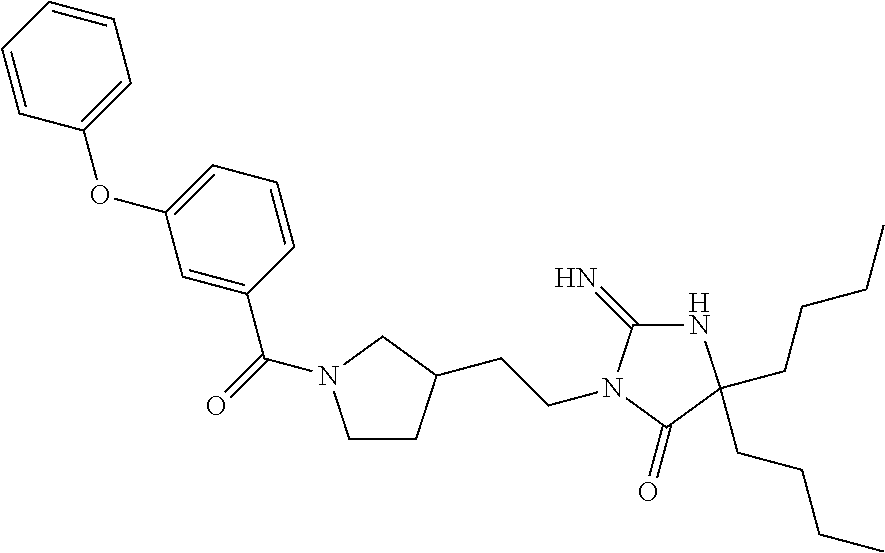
C1=CC=CC=C1OC1=CC=CC(C(=O)N2CCC(CCN3C(=N)NC(CCCC)(CCCC)C3=O)C2)=C1
